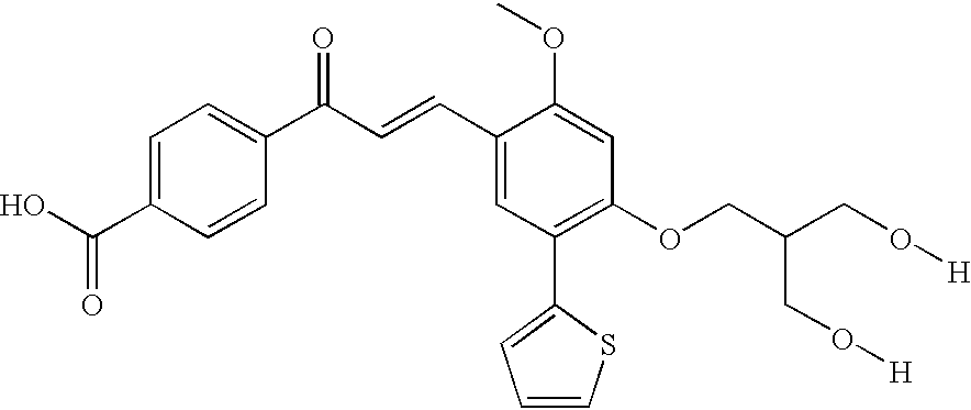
C1=C(C(O)=O)C=CC(C(=O)C=CC2=CC(C3=CC=CS3)=C(OCC(CO[H])CO[H])C=C2OC)=C1
